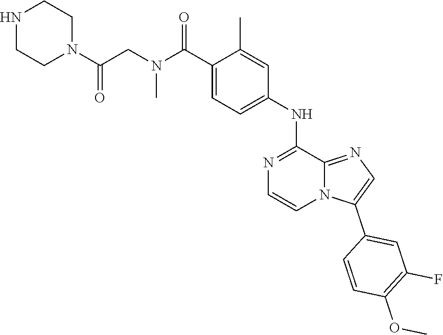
N1CCN(C(CN(C(C2=CC=C(NC3=NC=CN4C3=NC=C4C3=CC(F)=C(OC)C=C3)C=C2C)=O)C)=O)CC1
